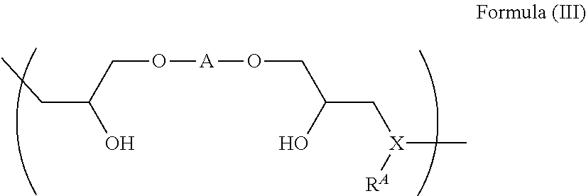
C(O[A]OCC(C[X]([RA])C)O)C(O)CC
